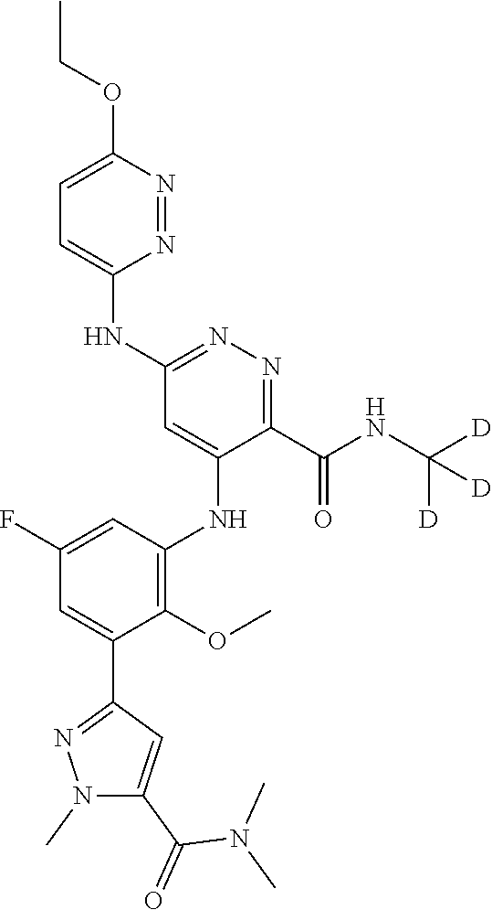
C1=C(F)C=C(C2=NN(C)C(C(=O)N(C)C)=C2)C(OC)=C1NC1=CC(NC2=CC=C(OCC)N=N2)=NN=C1C(NC([D])([D])[D])=O
